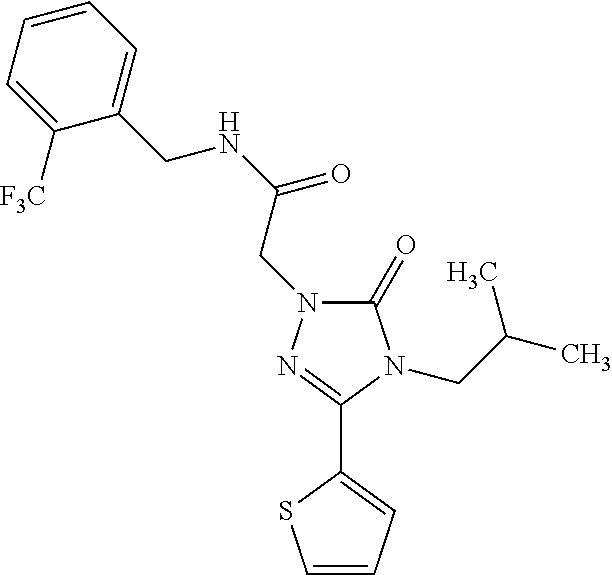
C1(=O)N(CC(NCC2=CC=CC=C2[F3C])=O)N=C(C2=CC=CS2)N1CC(C)C
